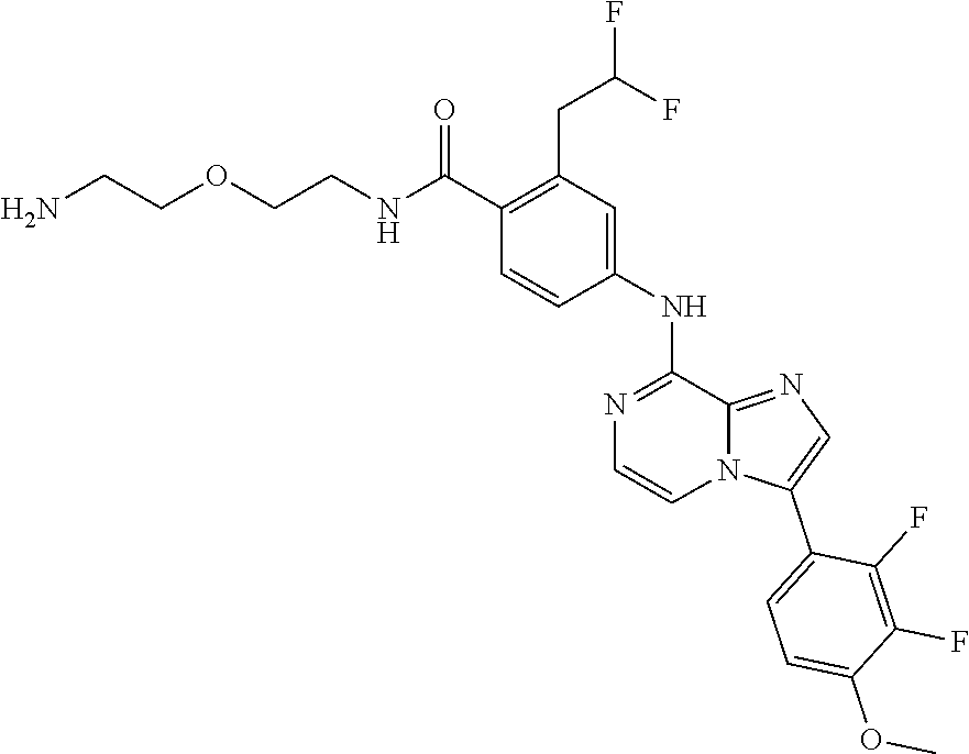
C(CN)OCCNC(C1=C(CC(F)F)C=C(NC2=NC=CN3C2=NC=C3C2=CC=C(OC)C(F)=C2F)C=C1)=O
